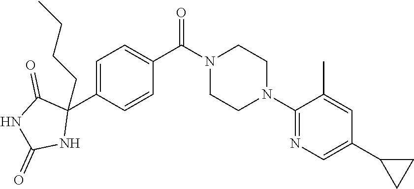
C1=C(C2(CCCC)C(=O)NC(=O)N2)C=CC(C(N2CCN(C3=NC=C(C4CC4)C=C3C)CC2)=O)=C1
